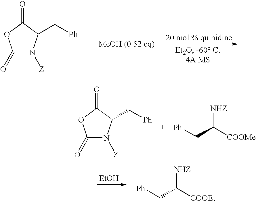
C1(=O)N([Z])C(C[Ph])C(=O)O1.C1(=O)N([Z])C(C[Ph])C(=O)O1.[Ph]CC([COOMe])[NHZ].[Ph]CC([COOEt])[NHZ].[EtOH]
